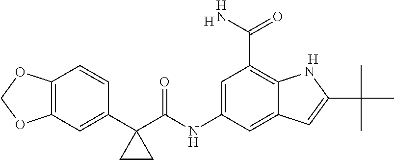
C12=C(C=C(C3(C(NC4=CC(C(N)=O)=C5C(=C4)C=C(C(C)(C)C)N5)=O)CC3)C=C1)OCO2.[H].[H]
